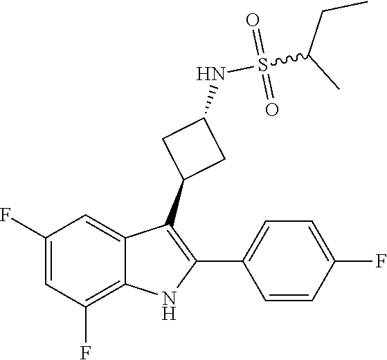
C1(F)=CC(F)=C2C(=C1)C(C1CC(NS(C(CC)C)(=O)=O)C1)=C(C1=CC=C(F)C=C1)N2
